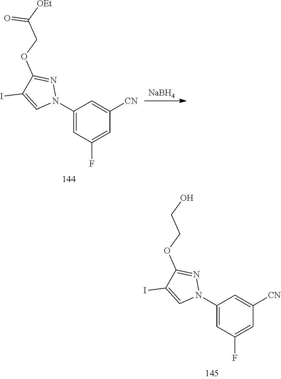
[NaBH4].C1(N2N=C(OCC([OEt])=O)C(I)=C2)=CC(F)=CC([CN])=C1.C1(N2N=C(OCCO)C(I)=C2)=CC(F)=CC([CN])=C1
